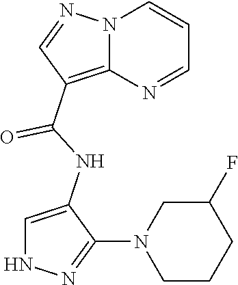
N12C(=C(C(NC3=CNN=C3N3CCCC(F)C3)=O)C=N1)N=CC=C2
